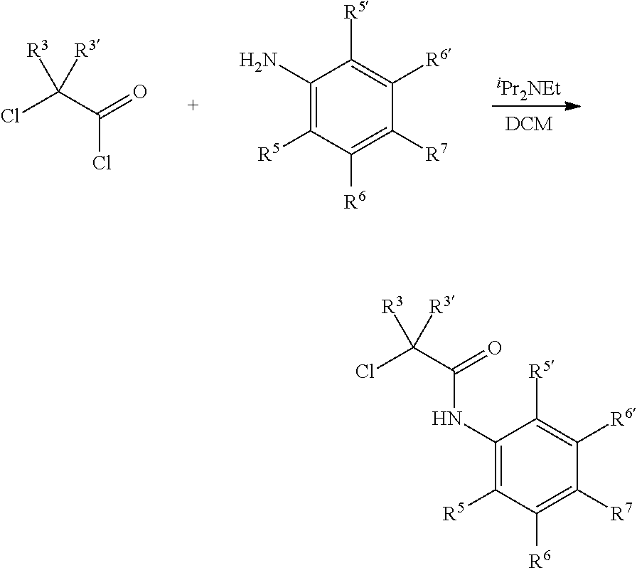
[iPr2NEt].ClC(C(Cl)=O)([R3])[R3].C1(N)=C([R5])C([R6])=C([R7])C([R6])=C1[R5].C1(NC(C([R3])([R3])Cl)=O)=C([R5])C([R6])=C([R7])C([R6])=C1[R5]
